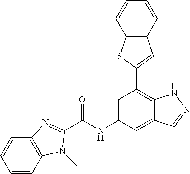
C1=C(NC(=O)C2=NC3=C(N2C)C=CC=C3)C=C2C(=C1C1=CC3=C(S1)C=CC=C3)NN=C2
